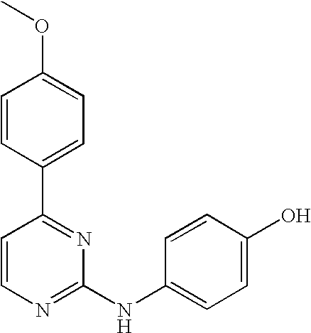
C1=CC(C2=NC(NC3=CC=C(O)C=C3)=NC=C2)=CC=C1OC
